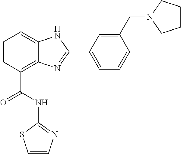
C1=CC(C(NC2=NC=CS2)=O)=C2C(=C1)NC(C1=CC=CC(CN3CCCC3)=C1)=N2
